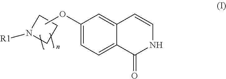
C1N([R1])CC1.C1(OC)=CC=C2C(=C1)C=CNC2=O
